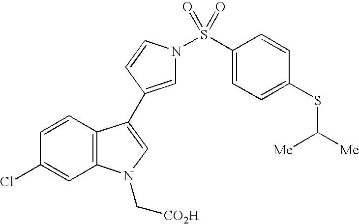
C1=CC2=C(C=C1Cl)N(C[CO2H])C=C2C1=CN(S(C2=CC=C(SC([Me])[Me])C=C2)(=O)=O)C=C1
